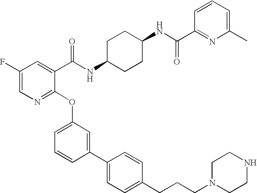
C1(F)=CN=C(OC2=CC=CC(C3=CC=C(CCCN4CCNCC4)C=C3)=C2)C(C(NC2CCC(NC(=O)C3=NC(C)=CC=C3)CC2)=O)=C1
